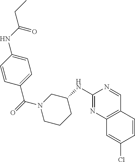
C1(NC2CN(C(C3=CC=C(NC(CC)=O)C=C3)=O)CCC2)=NC2=C(C=N1)C=CC(Cl)=C2
